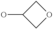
C1C(O)CO1
